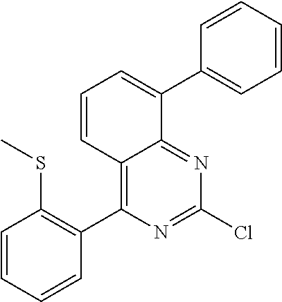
C1=CC=CC(C2=C3C(=NC(Cl)=N2)C(C2=CC=CC=C2)=CC=C3)=C1SC
